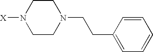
C1CN(CCC2=CC=CC=C2)CCN1[X]
